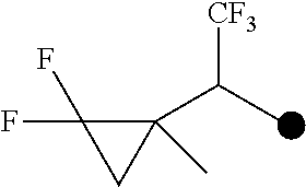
FC1(F)C(C(C)[CF3])(C)C1
